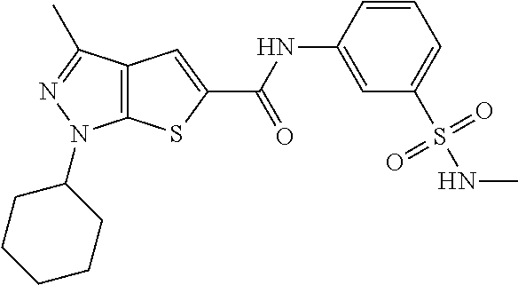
C12=C(C(C)=NN1C1CCCCC1)C=C(C(NC1=CC(S(NC)(=O)=O)=CC=C1)=O)S2
